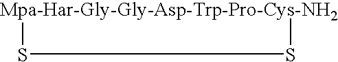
S1S[Mpa-Har-Gly-Gly-Asp-Trp-Pro-Cys-NH2]1
